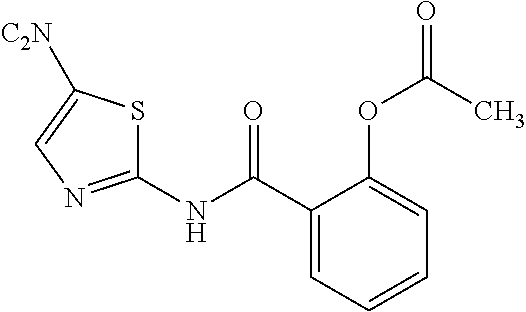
C1(C(NC2=NC=C([C2N])S2)=O)=CC=CC=C1OC(C)=O
